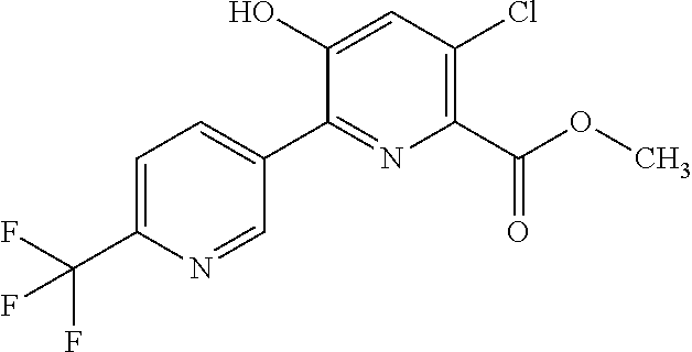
C1=C(C(F)(F)F)N=CC(C2=NC(C(OC)=O)=C(Cl)C=C2O)=C1
